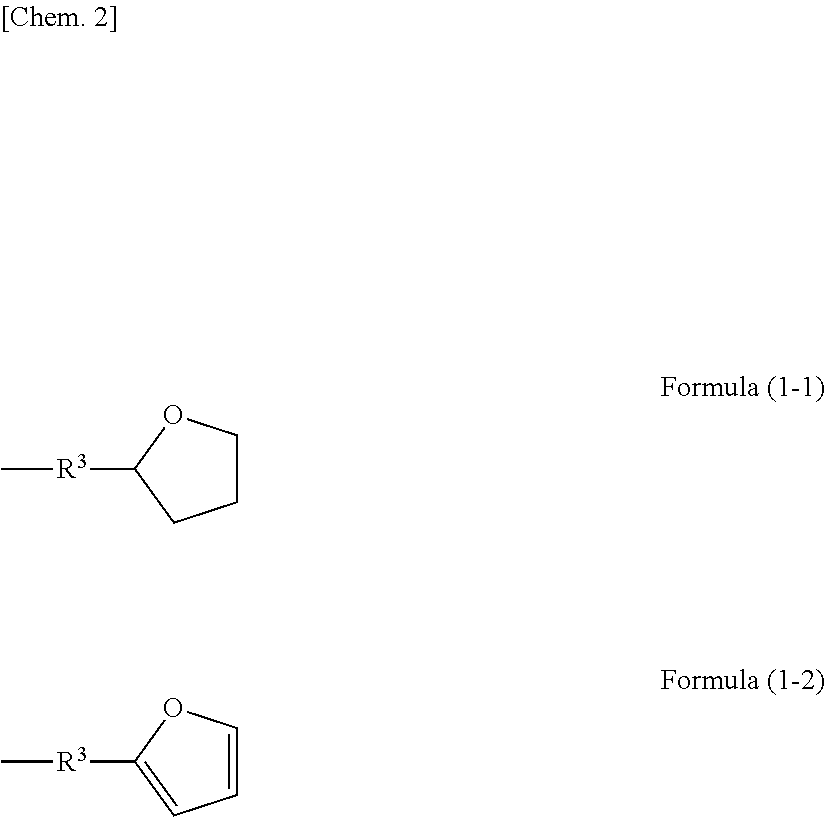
C1COC([R3]C)C1.C1=COC([R3]C)=C1
